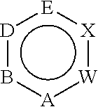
[D]1b[A]:[W]:[X]:[E]:1
